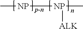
C[NP][NP](C)[ALK]
